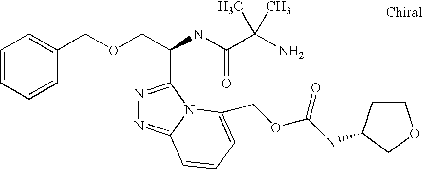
C(OCC(C1=NN=C2N1C(COC(NC1CCOC1)=O)=CC=C2)NC(=O)C(C)(N)C)C1=CC=CC=C1
